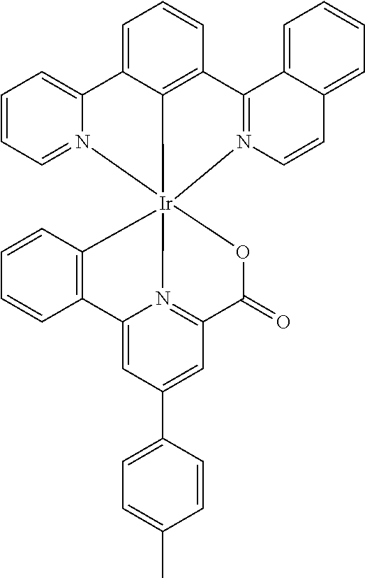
C1=C2C3=C(C=C1)C1=N(C=CC4=CC=CC=C14)[Ir]314(N3=CC=CC=C23)C2=C(C=CC=C2)C2=CC(C3=CC=C(C)C=C3)=CC(=N21)C(=O)O4
